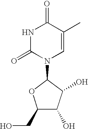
N1(C2C(O)C(O)C(CO)O2)C=C(C)C(=O)NC1=O
